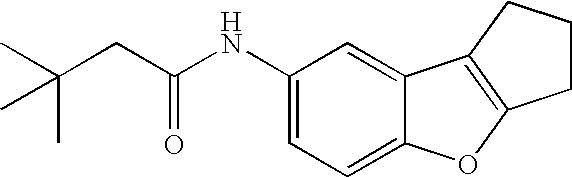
C1(NC(CC(C)(C)C)=O)=CC=C2C(=C1)C1=C(O2)CCC1
